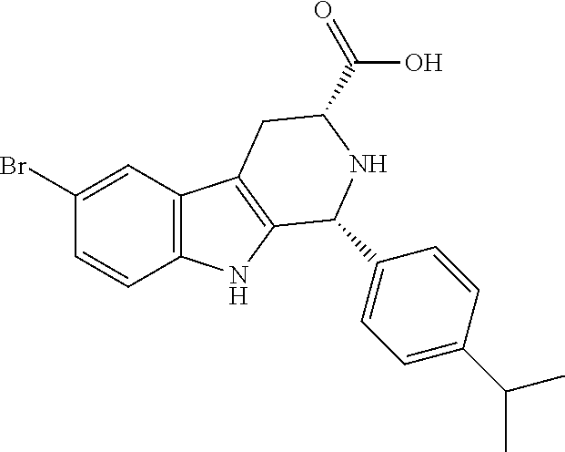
C1=CC2=C(C=C1Br)C1=C(N2)C(C2=CC=C(C(C)C)C=C2)NC(C(=O)O)C1
